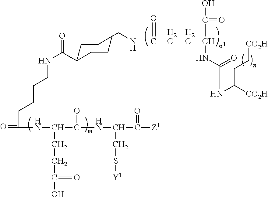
C(NC(C(=O)NC(CS[Y1])C(=O)[Z1])CCC(=O)O)(=O)CCCCNC(=O)C1CCC(CNC(=O)CCC(C(=O)O)NC(NC([CO2H])CC[CO2H])=O)CC1
